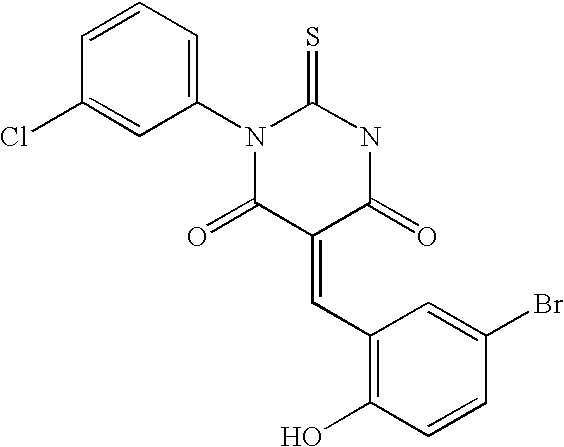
S=C1NC(=O)C(=CC2=C(O)C=CC(Br)=C2)C(=O)N1C1=CC=CC(Cl)=C1
